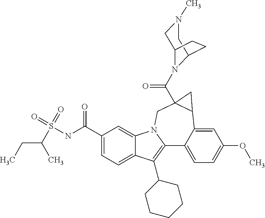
C1(C(NS(C(CC)C)(=O)=O)=O)=CC=C2C(=C1)N1C(=C2C2CCCCC2)C2=CC=C(OC)C=C2C2C(C(=O)N3C4CN(C)CC3CC4)(C1)C2
